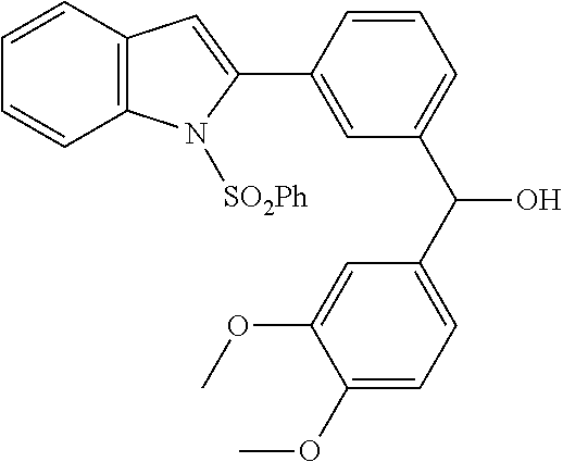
C12=C(C=CC=C1)C=C(C1=CC(C(C3=CC=C(OC)C(OC)=C3)O)=CC=C1)N2[SO2Ph]
